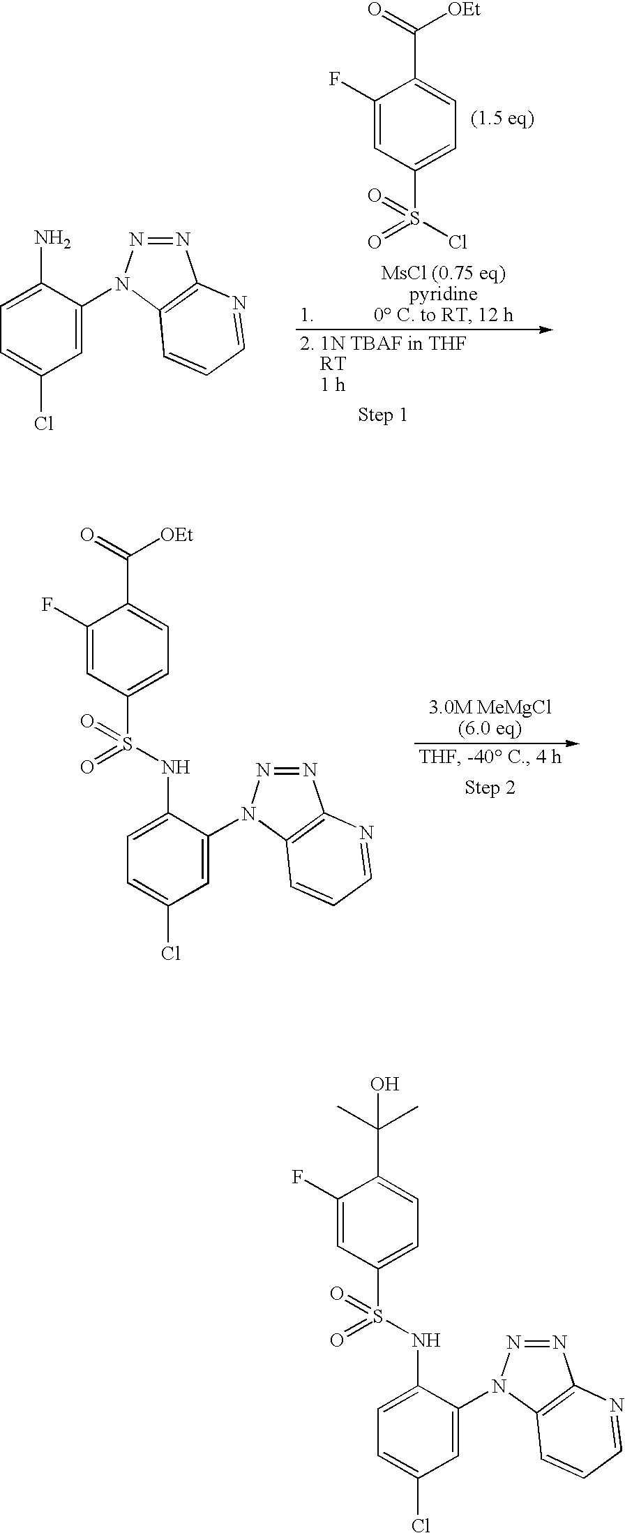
C1(F)=CC(S(=O)(=O)NC2=CC=C(Cl)C=C2N2N=NC3=C2C=CC=N3)=CC=C1C(=O)[OEt].C1(F)=CC(S(Cl)(=O)=O)=CC=C1C(=O)[OEt].C1=C(N)C(N2N=NC3=C2C=CC=N3)=CC(Cl)=C1.C1(F)=CC(S(=O)(=O)NC2=CC=C(Cl)C=C2N2N=NC3=C2C=CC=N3)=CC=C1C(C)(C)O
